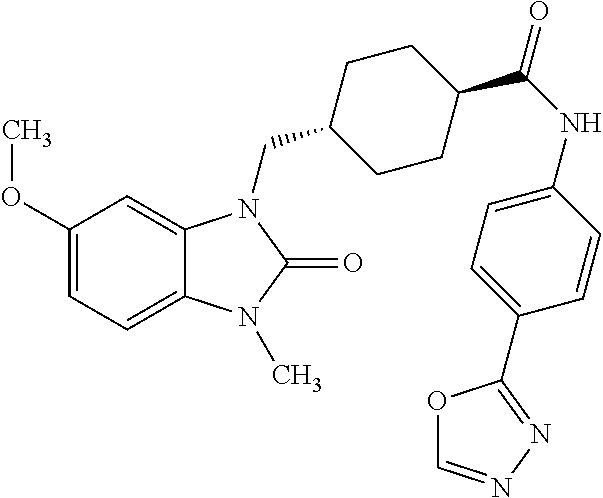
C1(OC)=CC=C2C(=C1)N(CC1CCC(C(NC3=CC=C(C4=NN=CO4)C=C3)=O)CC1)C(=O)N2C
